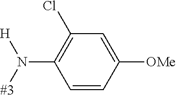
C1=CC([OMe])=CC(Cl)=C1N([#3])[H]
